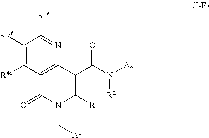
C12=C(C(C(N([R2])[A2])=O)=C([R1])N(C[A1])C1=O)N=C([R4e])C([R4d])=C2[R4c]
